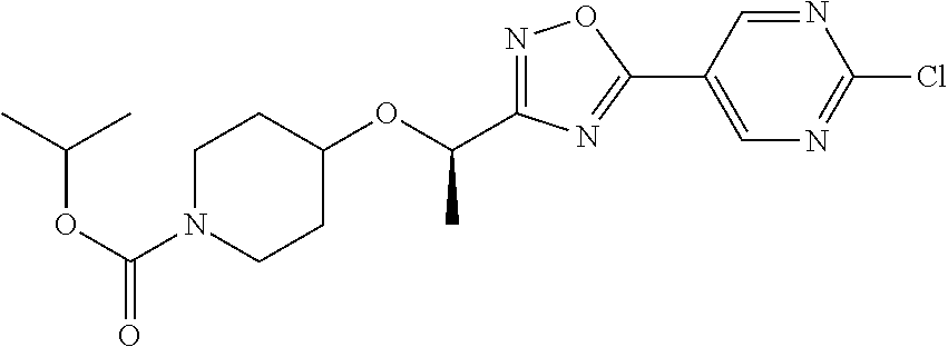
C1N(C(OC(C)C)=O)CCC(OC(C2=NOC(C3=CN=C(Cl)N=C3)=N2)C)C1
